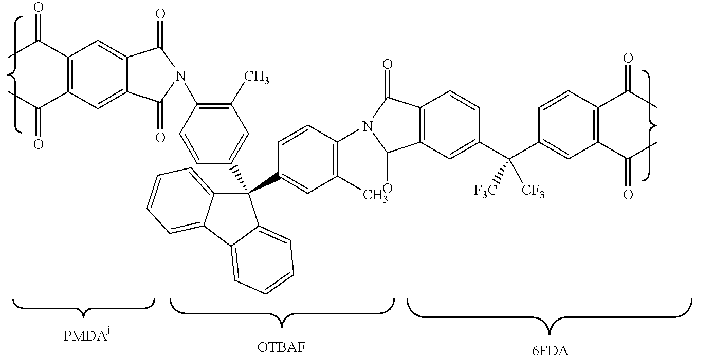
C1(C)=C(N2C(=O)C3=CC(C(C)=O)=C(C(C)=O)C=C3C2=O)C=CC(C2(C3=CC(C)=C(N4C(=O)C5=C(C4O)C=C(C(C4=CC(C(C)=O)=C(C(C)=O)C=C4)([F3C])[CF3])C=C5)C=C3)C3=CC=CC=C3C3=CC=CC=C32)=C1
